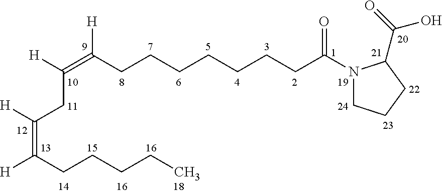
N1(C(CCCCCCCC(=C([H])CC(=C(CCCCC)[H])[H])[H])=O)CCCC1C(=O)O
